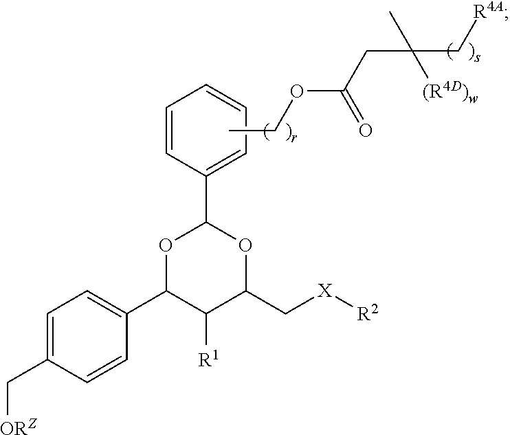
C1=C(C[ORZ])C=CC(C2C([R1])C(C[X][R2])OC(C3=CC=CC=C3)O2)=C1.CCOC(CC([(R4D)w])(C[R4A])C)=O
